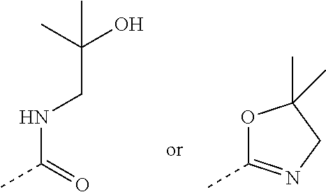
N(C(=O)C)CC(C)(O)C.O1C(C)=NCC1(C)C
